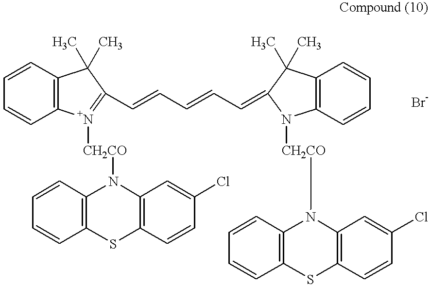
C1=CC2=C(C=C1)[N+]([CH2CO]N1C3=C(SC4=C1C=C(Cl)C=C4)C=CC=C3)=C(C=CC=CC=C1N([CH2CO]N3C4=C(SC5=C3C=C(Cl)C=C5)C=CC=C4)C3=C(C=CC=C3)C1(C)C)C2(C)C
